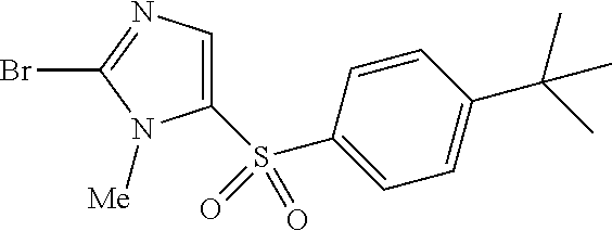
C1(S(=O)(C2=CC=C(C(C)(C)C)C=C2)=O)=CN=C(Br)N1[Me]
